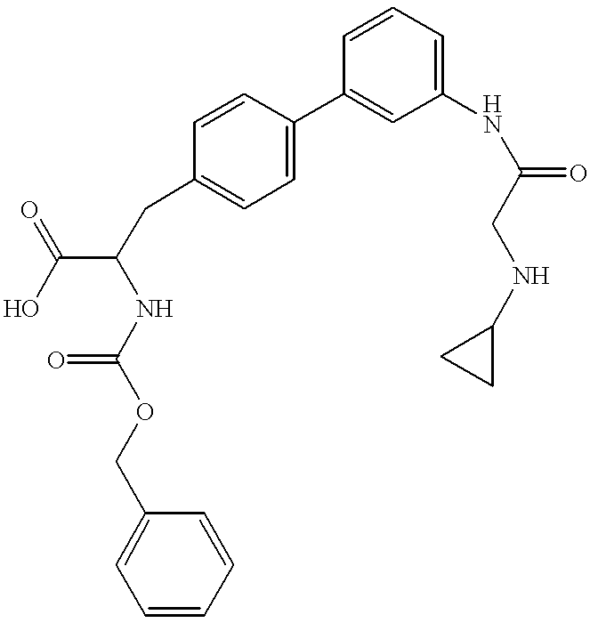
OC(=O)C(CC1=CC=C(C2=CC(NC(=O)CNC3CC3)=CC=C2)C=C1)NC(=O)OCC1=CC=CC=C1
